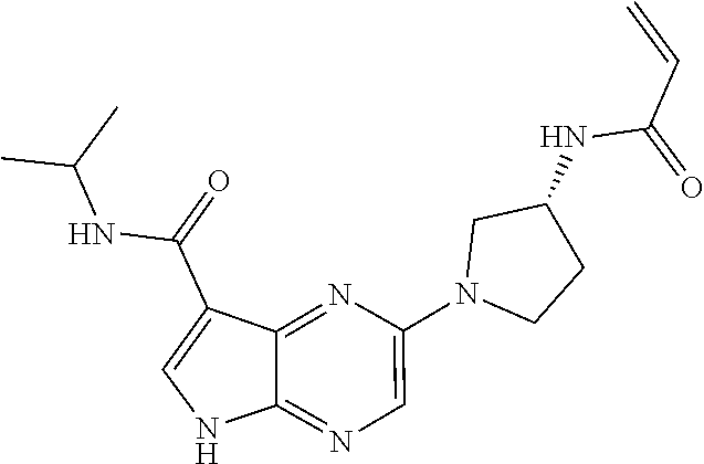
N1(C2=CN=C3C(=N2)C(C(=O)NC(C)C)=CN3)CCC(NC(=O)C=C)C1
